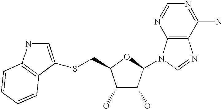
C1(O)C(O)C(N2C3=C(N=C2)C(N)=NC=N3)OC1CSC1=CNC2=C1C=CC=C2
